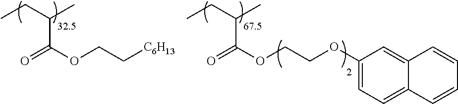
CCC(C)C(=O)OCC[C6H13].CCC(C)C(=O)OCCOC1=CC=C2C(=C1)C=CC=C2
